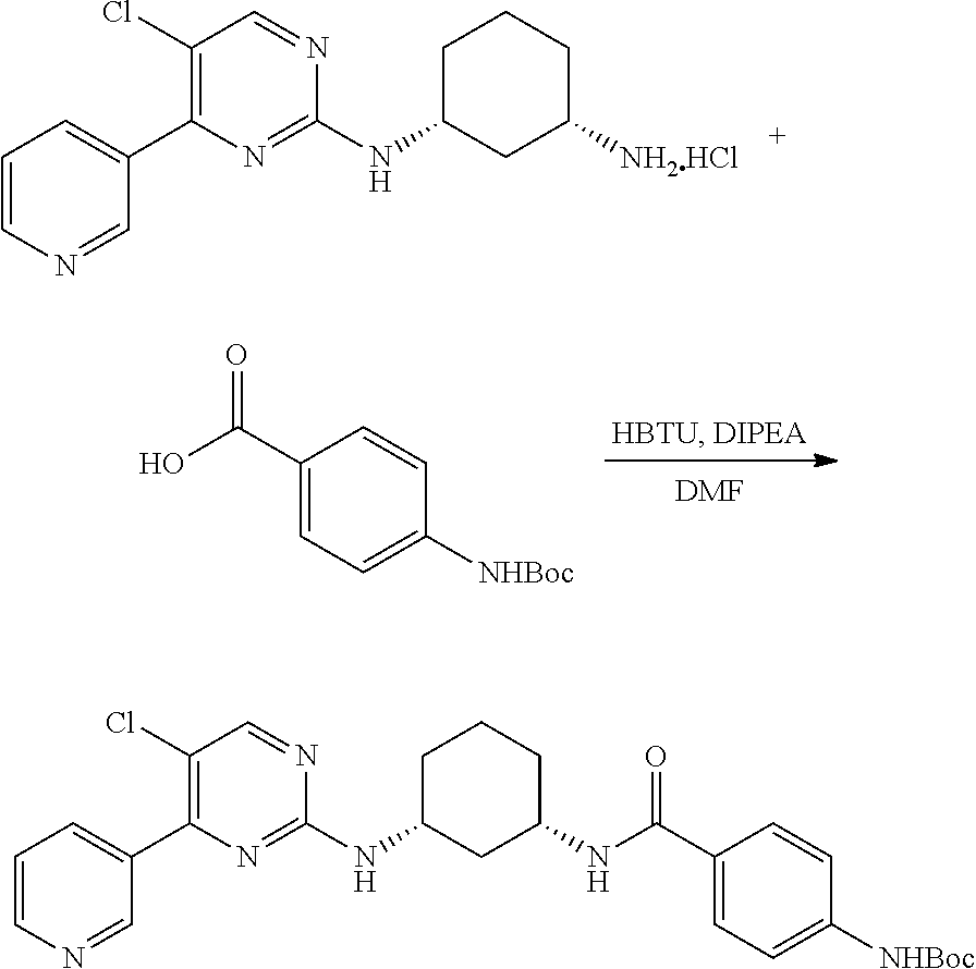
C1=CN=CC(C2=C(Cl)C=NC(NC3CCCC([NH2HCl])C3)=N2)=C1.[DMF].OC(C1=CC=C([NHBoc])C=C1)=O.C1=CN=CC(C2=C(Cl)C=NC(NC3CCCC(NC(C4=CC=C([NHBoc])C=C4)=O)C3)=N2)=C1
